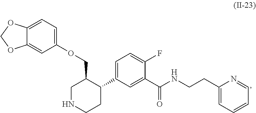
C12=CC=C(OCC3CNCCC3C3=CC=C(F)C(C(NCCC4=CC=CC=N4)=O)=C3)C=C1OCO2
